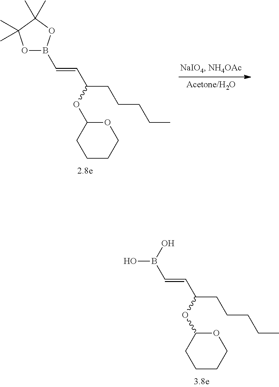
B(C=CC(CCCCC)OC1CCCCO1)(O)O.B1(C=CC(CCCCC)OC2CCCCO2)OC(C)(C)C(C)(C)O1
